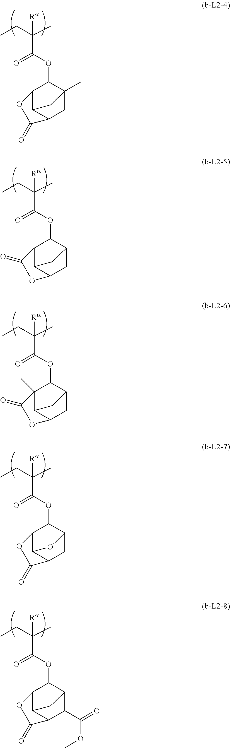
O(C(=O)C([Ra])(CC)C)C1C2(C)CC3C(C1OC3=O)C2.O(C(=O)C([Ra])(CC)C)C1C2CC3C(C1C(=O)O3)C2.O(C(=O)C([Ra])(CC)C)C1C2CC3C(C1(C)C(=O)O3)C2.O(C(=O)C([Ra])(CC)C)C1C2CC3C(C1OC3=O)O2.O(C(=O)C([Ra])(CC)C)C1C2C(C(OC)=O)C3C(C1OC3=O)C2
